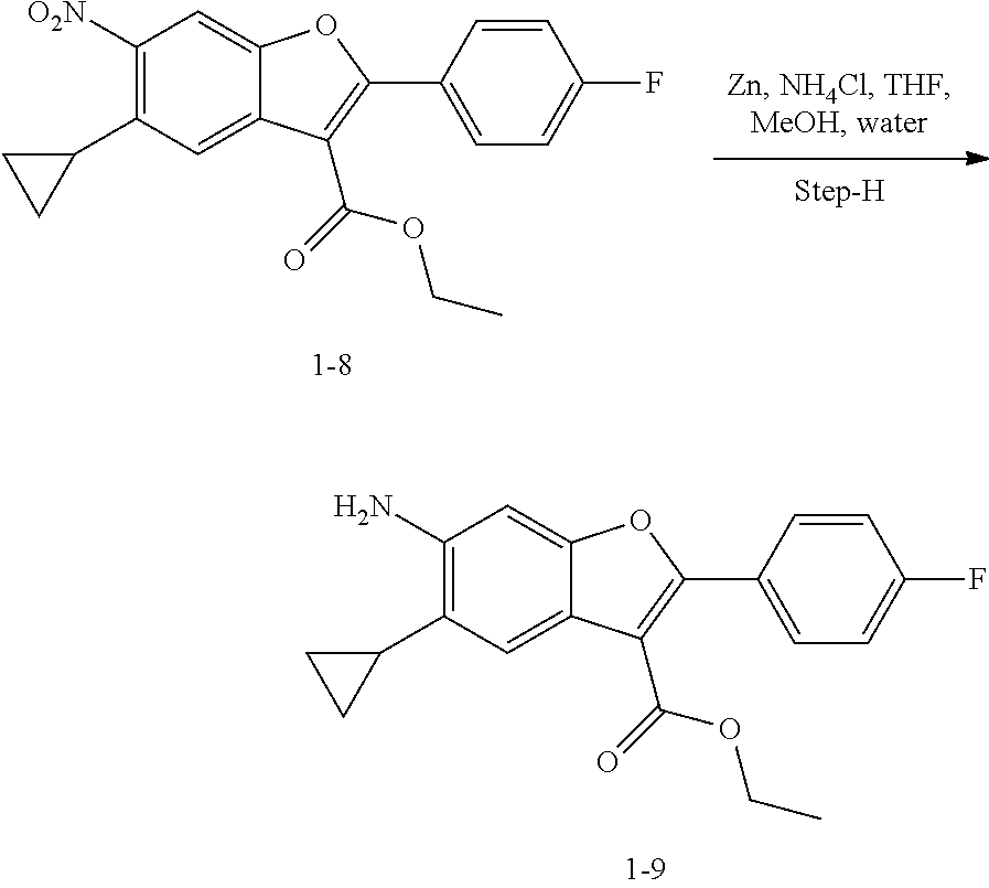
C1(N)=C(C2CC2)C=C2C(=C1)OC(C1=CC=C(F)C=C1)=C2C(=O)OCC.C1([O2N])=C(C2CC2)C=C2C(=C1)OC(C1=CC=C(F)C=C1)=C2C(=O)OCC
